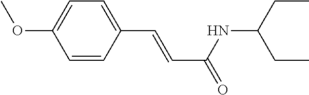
C(=CC1=CC=C(OC)C=C1)C(NC(CC)CC)=O
